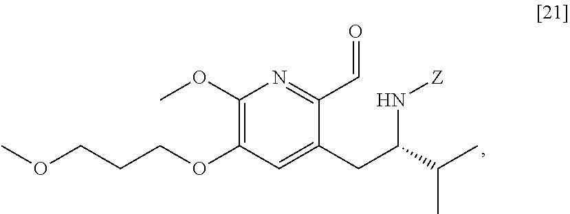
COCCCOC1=C(OC)N=C(C=O)C(CC(N[Z])C(C)C)=C1
